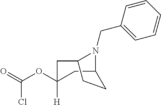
C(Cl)(=O)OC1([H])CC2N(CC3=CC=CC=C3)C(C1)CC2
